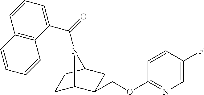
C1C2C(COC3=NC=C(F)C=C3)CC(C1)N2C(=O)C1=CC=CC2=C1C=CC=C2
